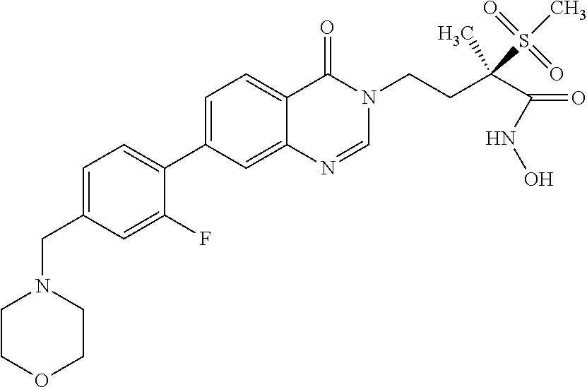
C1=C(CN2CCOCC2)C=C(F)C(C2=CC=C3C(=C2)N=CN(CCC(C(NO)=O)(S(C)(=O)=O)C)C3=O)=C1
